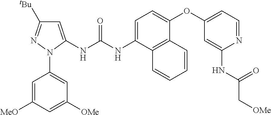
C1=C([MeO])C=C([OMe])C=C1N1C(NC(NC2=CC=C(OC3=CC=NC(NC(C[OMe])=O)=C3)C3=C2C=CC=C3)=O)=CC([tBu])=N1
